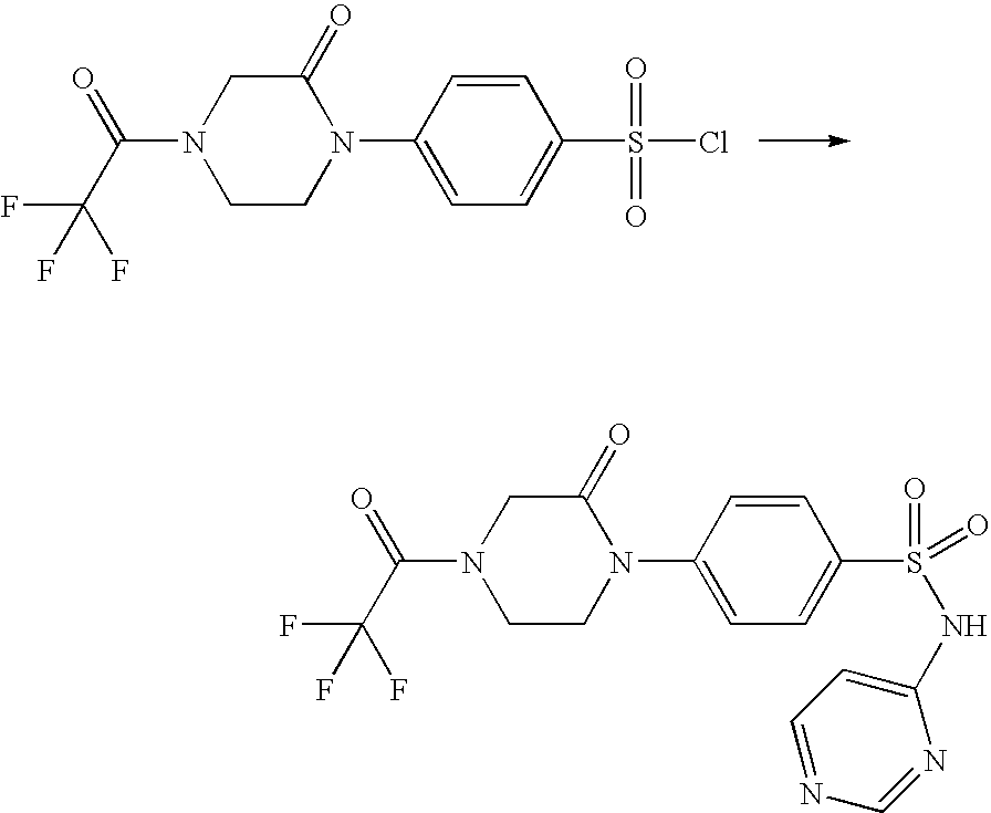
C1(=O)CN(C(C(F)(F)F)=O)CCN1C1=CC=C(S(Cl)(=O)=O)C=C1.C1(=O)CN(C(C(F)(F)F)=O)CCN1C1=CC=C(S(=O)(NC2=CC=NC=N2)=O)C=C1
